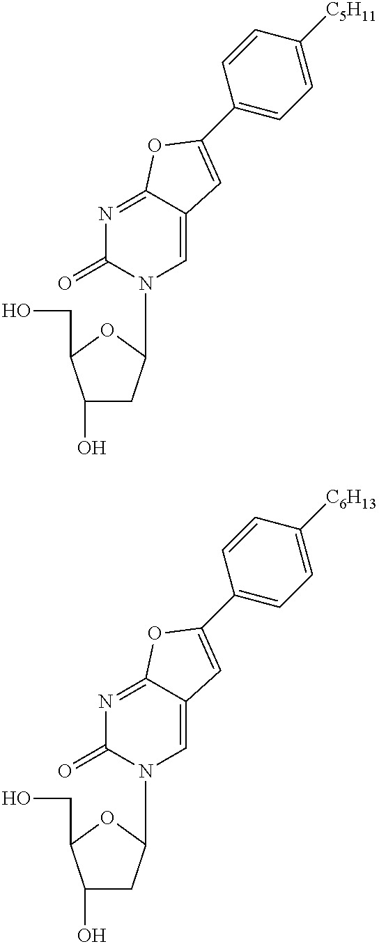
N1=C2C(=CN(C3CC(O)C(CO)O3)C1=O)C=C(C1=CC=C([C5H11])C=C1)O2.N1=C2C(=CN(C3CC(O)C(CO)O3)C1=O)C=C(C1=CC=C([C6H13])C=C1)O2
